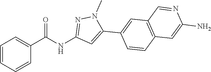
N(C1=NN(C)C(C2=CC3=C(C=C2)C=C(N)N=C3)=C1)C(C1=CC=CC=C1)=O
